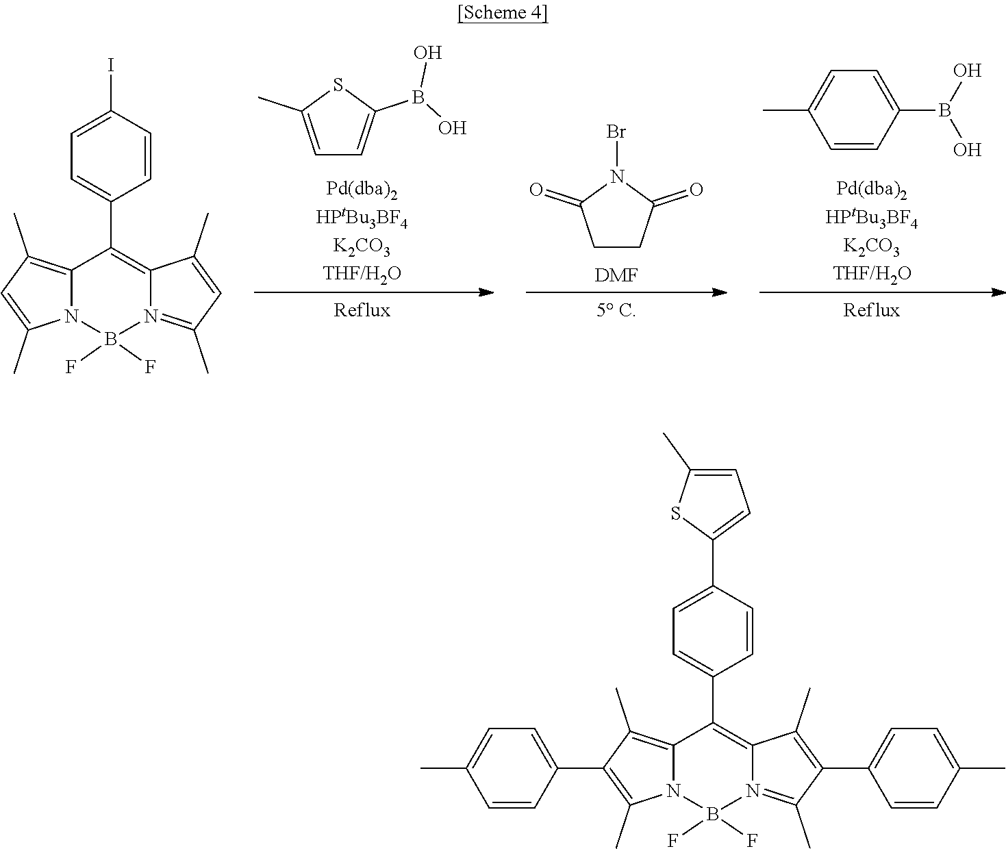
C1CC(=O)N(Br)C1=O.[DMF].C1=C(C)SC(B(O)O)=C1.C1=CC(B(O)O)=CC=C1C.C12=C(C)C=C(C)N1B(F)(F)N1=C(C)C=C(C)C1=C2C1=CC=C(I)C=C1.C12=C(C)C(C3=CC=C(C)C=C3)=C(C)N1B(F)(F)N1=C(C)C(C3=CC=C(C)C=C3)=C(C)C1=C2C1=CC=C(C2=CC=C(C)S2)C=C1
